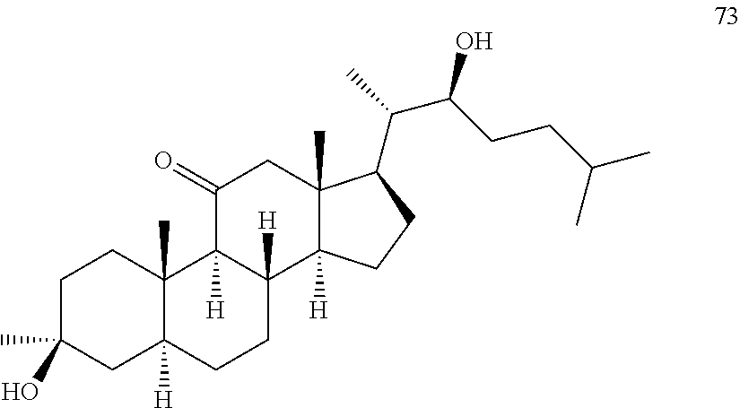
C1C(C)(O)CC2([H])C(C)(C1)C1([H])C([H])(CC2)C2([H])C(C)(CC1=O)C(C(C)C(CCC(C)C)O)CC2
